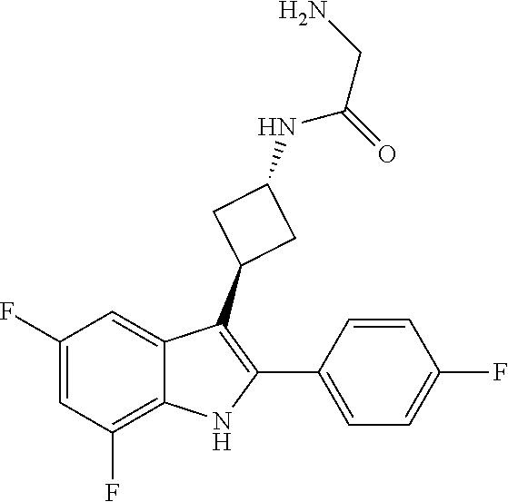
C1(F)=CC(F)=C2C(=C1)C(C1CC(NC(=O)CN)C1)=C(C1=CC=C(F)C=C1)N2
